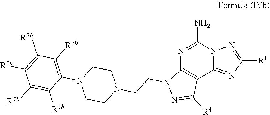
N1=C(N)N2C(=NC([R1])=N2)C2=C1N(CCN1CCN(C3=C([R7b])C([R7b])=C([R7b])C([R7b])=C3[R7b])CC1)N=C2[R4]
